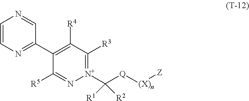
C1=CN=C(C2=C([R4])C([R3])=[N+](C([Q][(X)n][Z])([R2])[R1])N=C2[R5])C=N1
